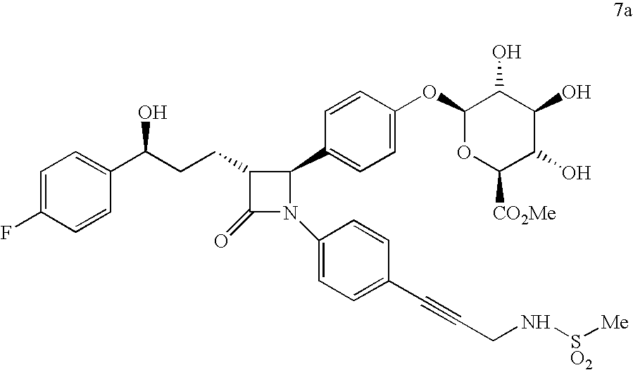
C1(OC2=CC=C(C3C(CCC(O)C4=CC=C(F)C=C4)C(=O)N3C3=CC=C(C#CCN[SO2][Me])C=C3)C=C2)OC([CO2Me])C(O)C(O)C1O
